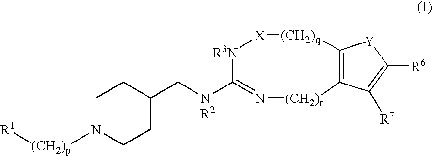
C1N([(CH2)p][R1])CCC(C[NR2]C2=N[(CH2)r]C3=C([(CH2)q][X][R3N]2)[Y]C([R6])=C3[R7])C1
